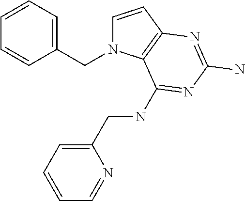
C1=CC2=C(N1CC1=CC=CC=C1)C(NCC1=CC=CC=N1)=NC(N)=N2
